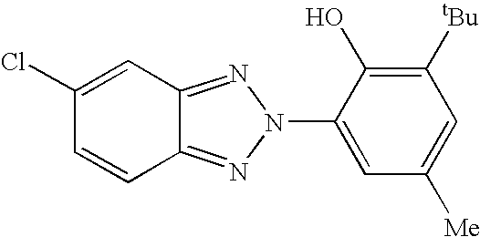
C1(Cl)=CC2=NN(C3=CC([Me])=CC([tBu])=C3O)N=C2C=C1
